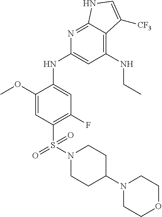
C1=C(OC)C(NC2=CC(NCC)=C3C(=N2)NC=C3[CF3])=CC(F)=C1S(=O)(N1CCC(N2CCOCC2)CC1)=O
